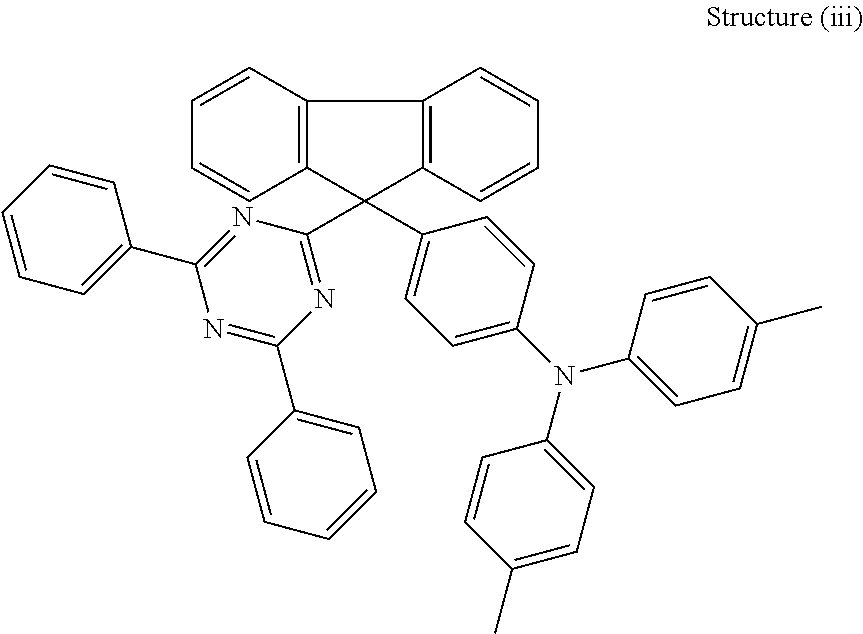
C1(C2(C3=CC=C(N(C4=CC=C(C)C=C4)C4=CC=C(C)C=C4)C=C3)C3=C(C4=C2C=CC=C4)C=CC=C3)=NC(C2=CC=CC=C2)=NC(C2=CC=CC=C2)=N1
